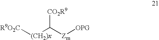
[(CH2)x]([R9O2C])C([Zm][OPG])[CO2R9]
